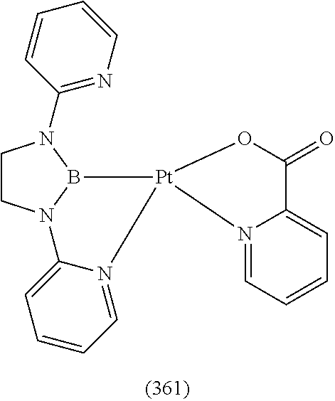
C1CN2B(N1C1=NC=CC=C1)[Pt]1(N3=CC=CC=C23)N2=CC=CC=C2C(=O)O1
